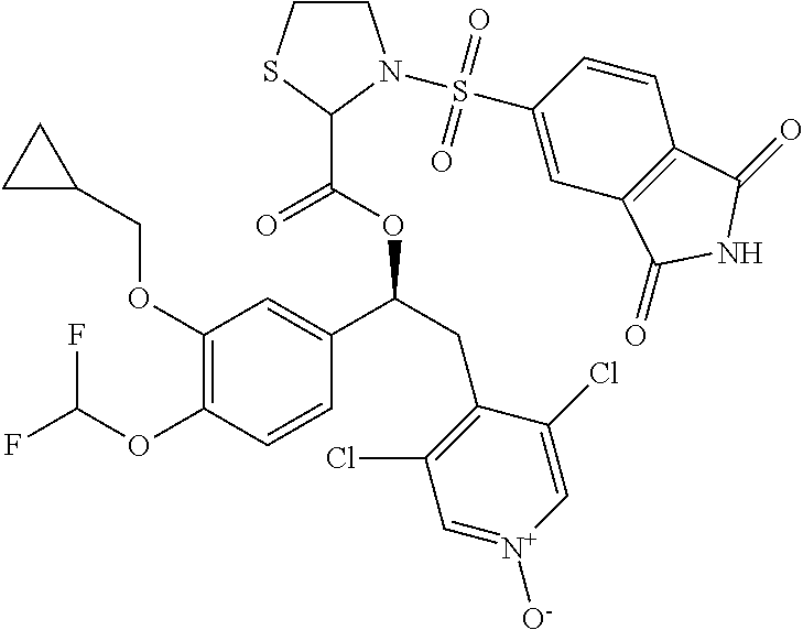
C1(OCC2CC2)=C(OC(F)F)C=CC(C(CC2=C(Cl)C=[N+]([O-])C=C2Cl)OC(C2N(S(C3=CC4=C(C=C3)C(=O)NC4=O)(=O)=O)CCS2)=O)=C1
